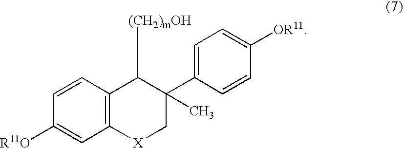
C12=C(C=CC([R11O])=C1)C([(CH2)mOH])C(C1=CC=C([OR11])C=C1)(C)C[X]2
